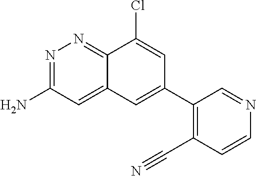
C1(N)=NN=C2C(Cl)=CC(C3=C(C#N)C=CN=C3)=CC2=C1
